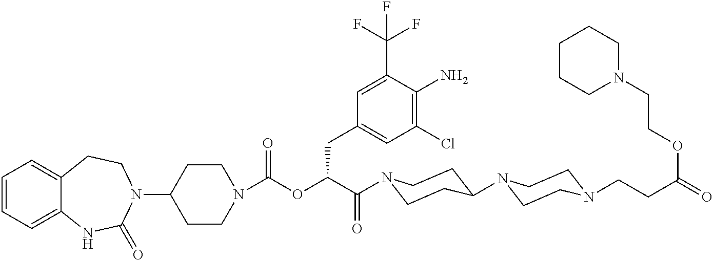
C1(N2CCC3=CC=CC=C3NC2=O)CCN(C(OC(C(=O)N2CCC(N3CCN(CCC(=O)OCCN4CCCCC4)CC3)CC2)CC2=CC(Cl)=C(N)C(C(F)(F)F)=C2)=O)CC1
